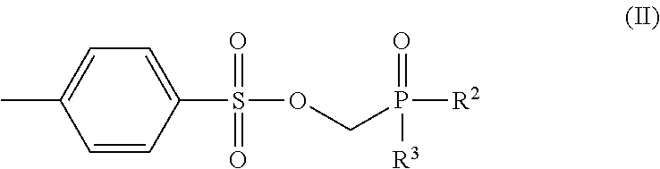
CC1=CC=C(S(OCP([R2])(=O)[R3])(=O)=O)C=C1
